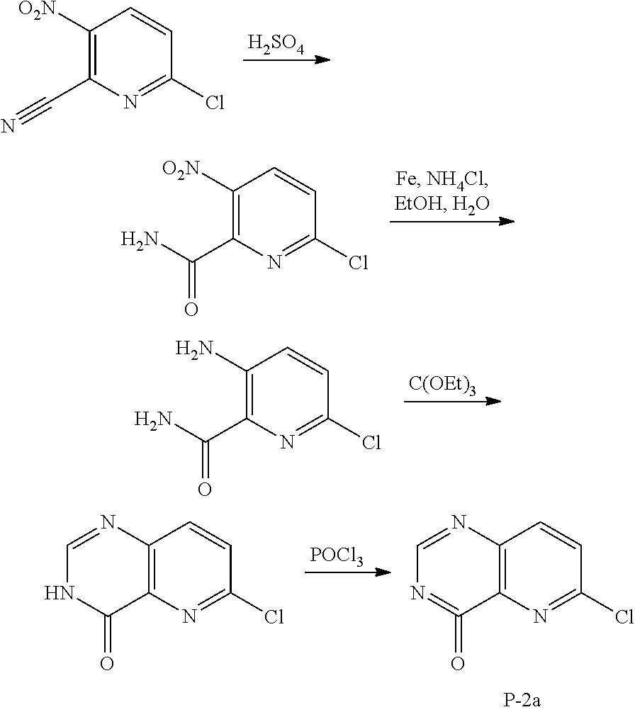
[H2SO4].C1([O2N])=C(C#N)N=C(Cl)C=C1.C1([O2N])=C(C(N)=O)N=C(Cl)C=C1.[C(OEt)3].C1(N)=C(C(N)=O)N=C(Cl)C=C1.[POCl3].C12=C(N=C(Cl)C=C1)C(=O)=NC=N2.C12=C(N=C(Cl)C=C1)C(=O)NC=N2
